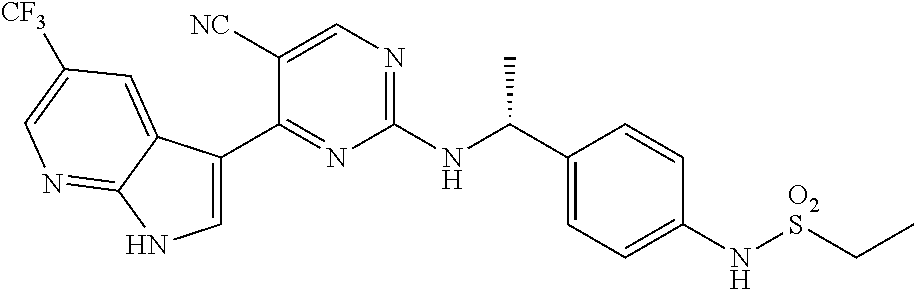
C1=C(C2=NC(NC(C3=CC=C(N[O2S]CC)C=C3)C)=NC=C2[NC])C2=CC([CF3])=CN=C2N1
